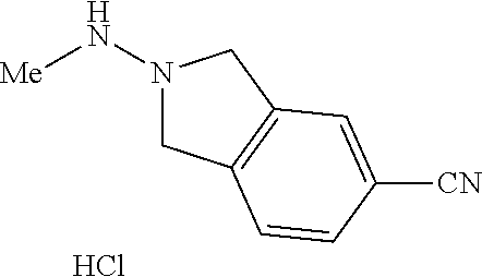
N1(N[Me])CC2=C(C1)C=C([CN])C=C2.Cl
